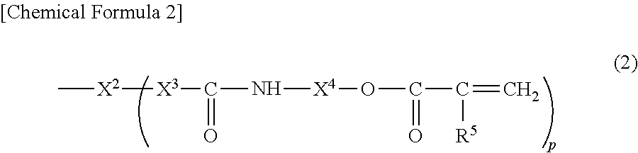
C[X2][X3]C(N[X4]OC(C([R5])=C)=O)=O
